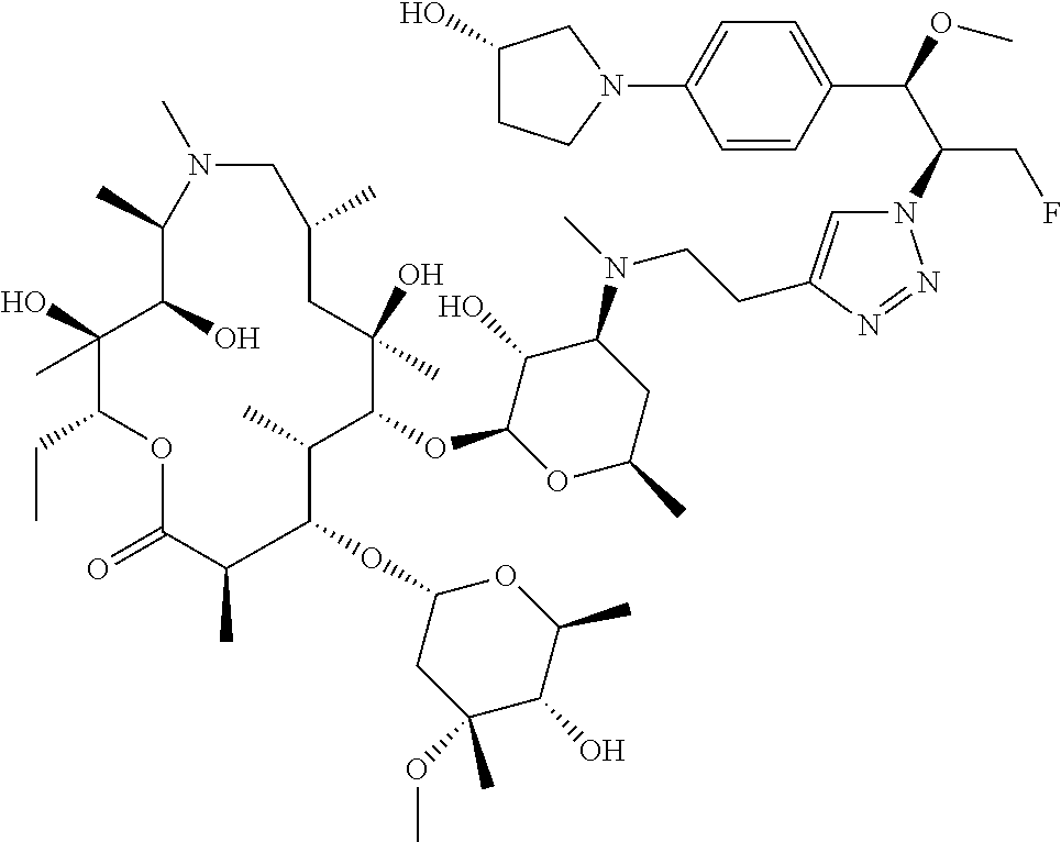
N1=NN(C(C(C2=CC=C(N3CC(O)CC3)C=C2)OC)CF)C=C1CCN(C1C(O)C(OC2C(C)C(OC3CC(OC)(C)C(O)C(C)O3)C(C)C(=O)OC(CC)C(O)(C)C(O)C(C)N(C)CC(C)CC2(O)C)OC(C)C1)C
